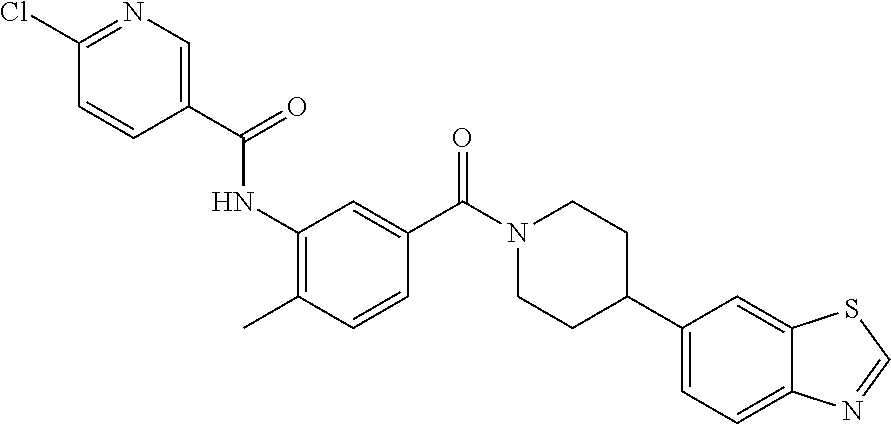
ClC1=NC=C(C(=O)NC2=C(C)C=CC(C(N3CCC(C4=CC=C5C(=C4)SC=N5)CC3)=O)=C2)C=C1
